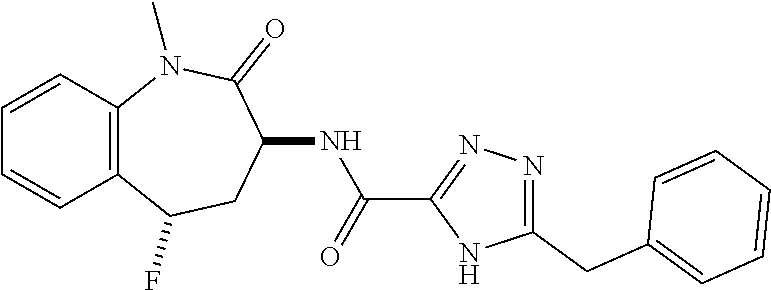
C12=C(N(C)C(=O)C(NC(C3=NN=C(CC4=CC=CC=C4)N3)=O)CC1F)C=CC=C2
